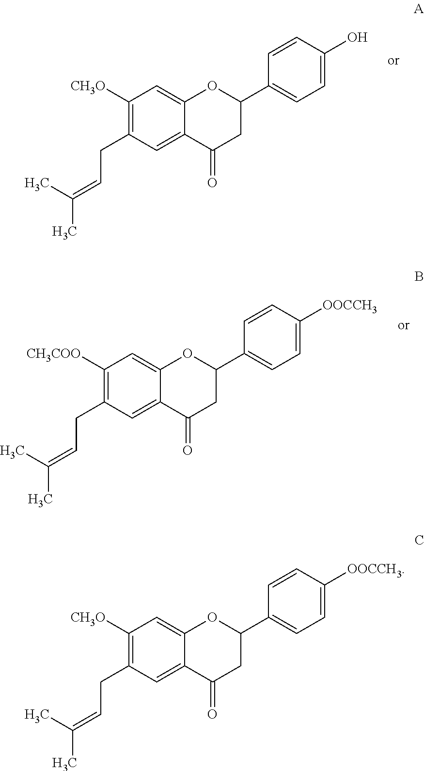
C1=CC(O)=CC=C1C1OC2=CC([CH3O])=C(CC=C(C)C)C=C2C(=O)C1.C1=CC([OOCCH3])=CC=C1C1OC2=CC([CH3COO])=C(CC=C(C)C)C=C2C(=O)C1.C1=CC([OOCCH3])=CC=C1C1OC2=CC([CH3O])=C(CC=C(C)C)C=C2C(=O)C1
